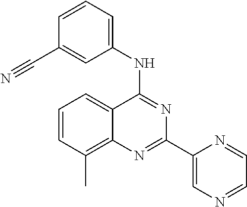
C1=CC(C)=C2C(=C1)C(NC1=CC=CC(C#N)=C1)=NC(C1=CN=CC=N1)=N2
